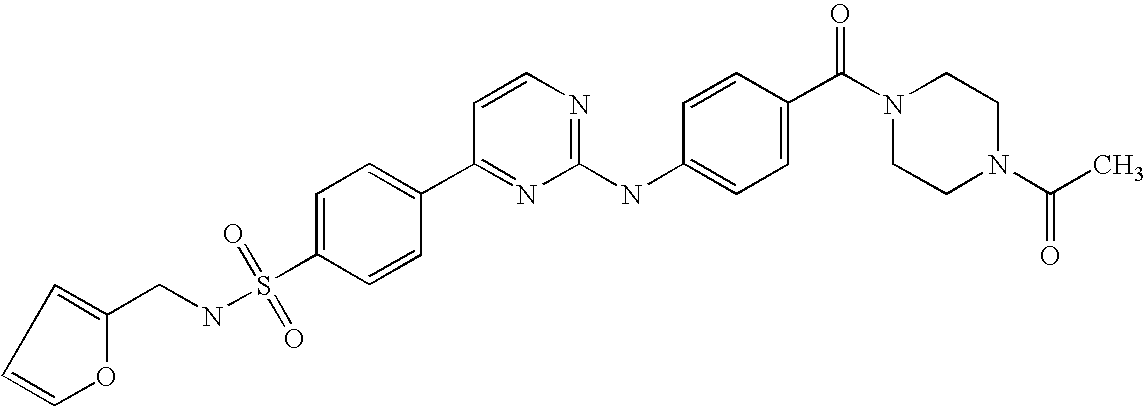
C1(C2=NC(NC3=CC=C(C(=O)N4CCN(C(=O)C)CC4)C=C3)=NC=C2)=CC=C(S(NCC2=CC=CO2)(=O)=O)C=C1
